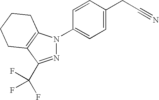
N1=C(C(F)(F)F)C2=C(N1C1=CC=C(CC#N)C=C1)CCCC2
